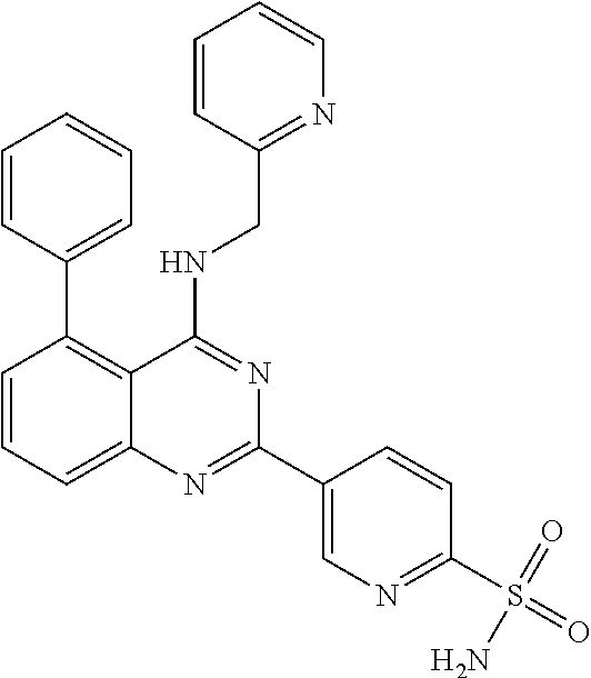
C1=CC=C2C(=C1C1=CC=CC=C1)C(NCC1=NC=CC=C1)=NC(C1=CN=C(S(=O)(=O)N)C=C1)=N2
